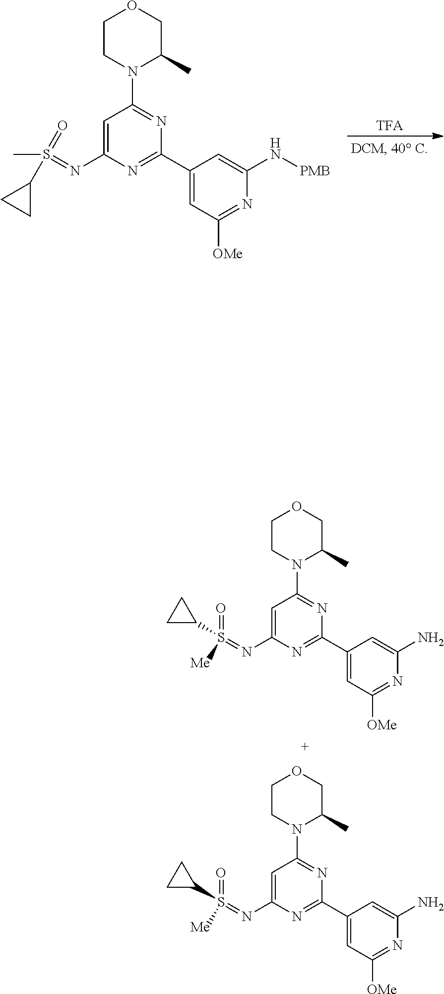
S(C1CC1)(=O)(=NC1=CC(N2CCOCC2C)=NC(C2=CC([OMe])=NC(N[PMB])=C2)=N1)C.S([Me])(=O)(=NC1=CC(N2CCOCC2C)=NC(C2=CC([OMe])=NC(N)=C2)=N1)C1CC1.S([Me])(=O)(=NC1=CC(N2CCOCC2C)=NC(C2=CC([OMe])=NC(N)=C2)=N1)C1CC1
